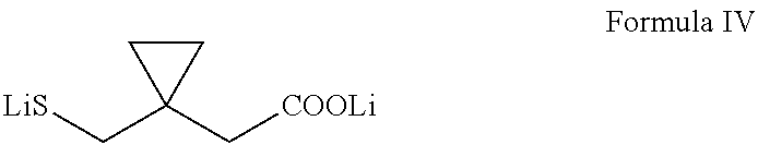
C1CC1(C[COOLi])C[LiS]
